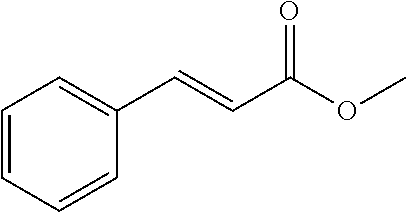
O=C(OC)C=CC1=CC=CC=C1
